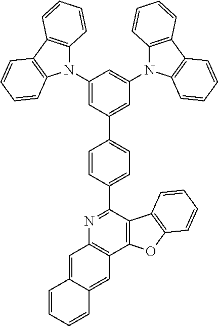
C12=C(C(C3=CC=C(C4=CC(N5C6=C(C7=C5C=CC=C7)C=CC=C6)=CC(N5C6=C(C7=C5C=CC=C7)C=CC=C6)=C4)C=C3)=NC3=C1C=C1C(=C3)C=CC=C1)C1=C(O2)C=CC=C1
